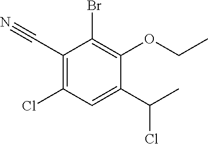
C1(C#N)=C(Cl)C=C(C(Cl)C)C(OCC)=C1Br
